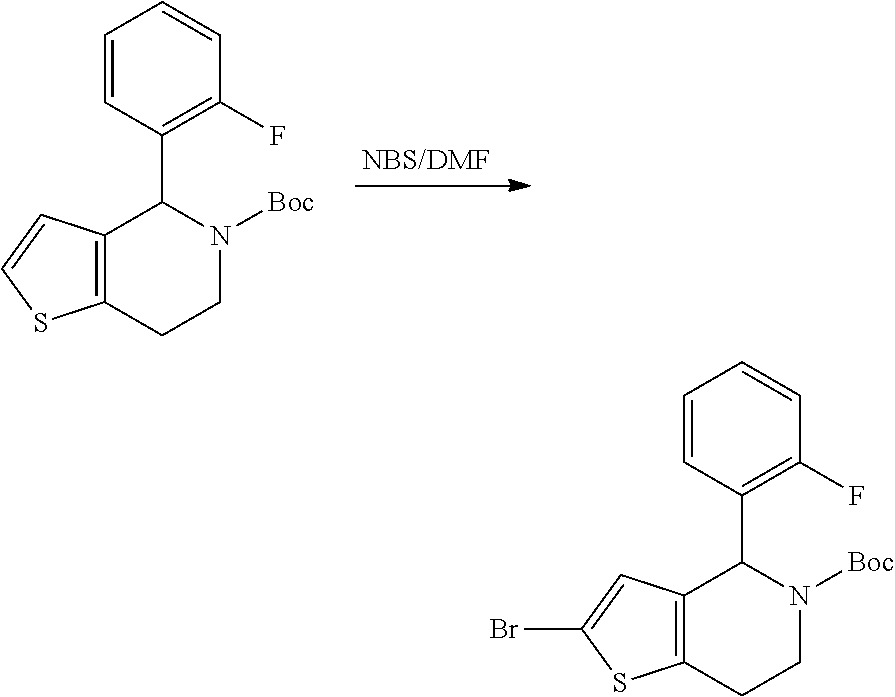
C12=C(CCN([Boc])C1C1=C(F)C=CC=C1)SC=C2.C12=C(CCN([Boc])C1C1=C(F)C=CC=C1)SC(Br)=C2
